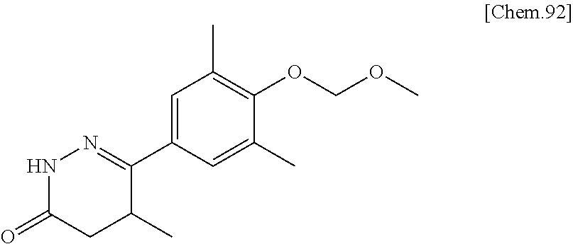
C1(C2=NNC(=O)CC2C)=CC(C)=C(OCOC)C(C)=C1
